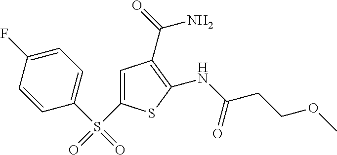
C1(NC(=O)CCOC)=C(C(=O)N)C=C(S(=O)(C2=CC=C(F)C=C2)=O)S1
